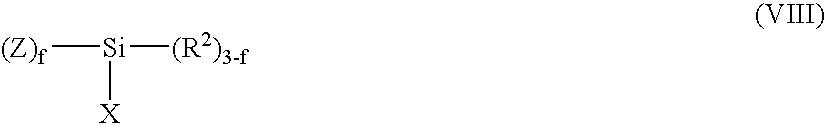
[(Z)f][Si]([(R2)3-f])[X]
